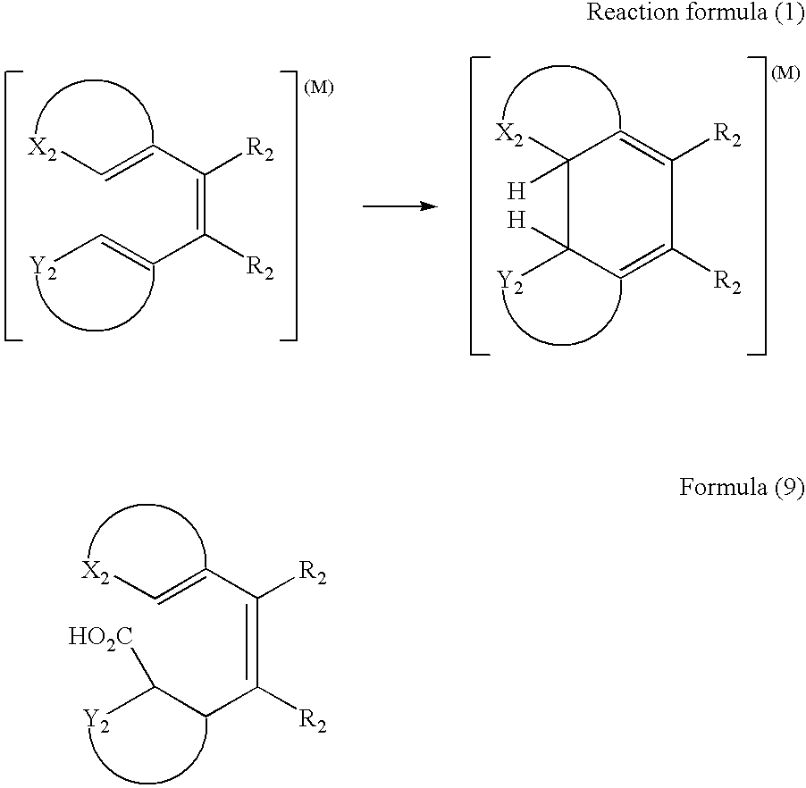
C1([R2])=CC([X2])([H])C([Y2])([H])C=C1[R2].C(=C([R2])C=C[Y2])(C=C[X2])[R2].C(=C([R2])CC([Y2])[HO2C])(C=C[X2])[R2]
